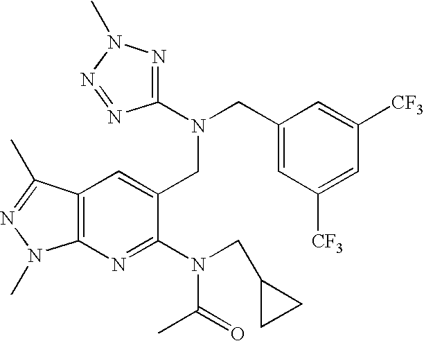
N(CC1=CC([CF3])=CC([CF3])=C1)(CC1=CC2=C(N=C1N(CC1CC1)C(=O)C)N(C)N=C2C)C1=NN(C)N=N1
